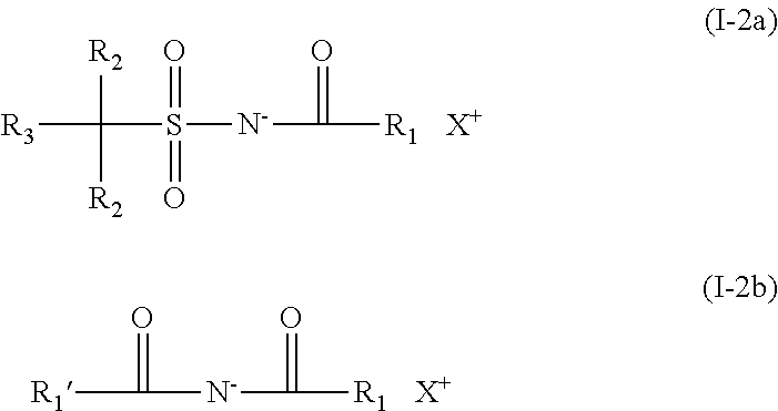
[R3]C(S([N-]C([R1])=O)(=O)=O)([R2])[R2].[X+].[X+].[R1]C([N-]C([R1])=O)=O
